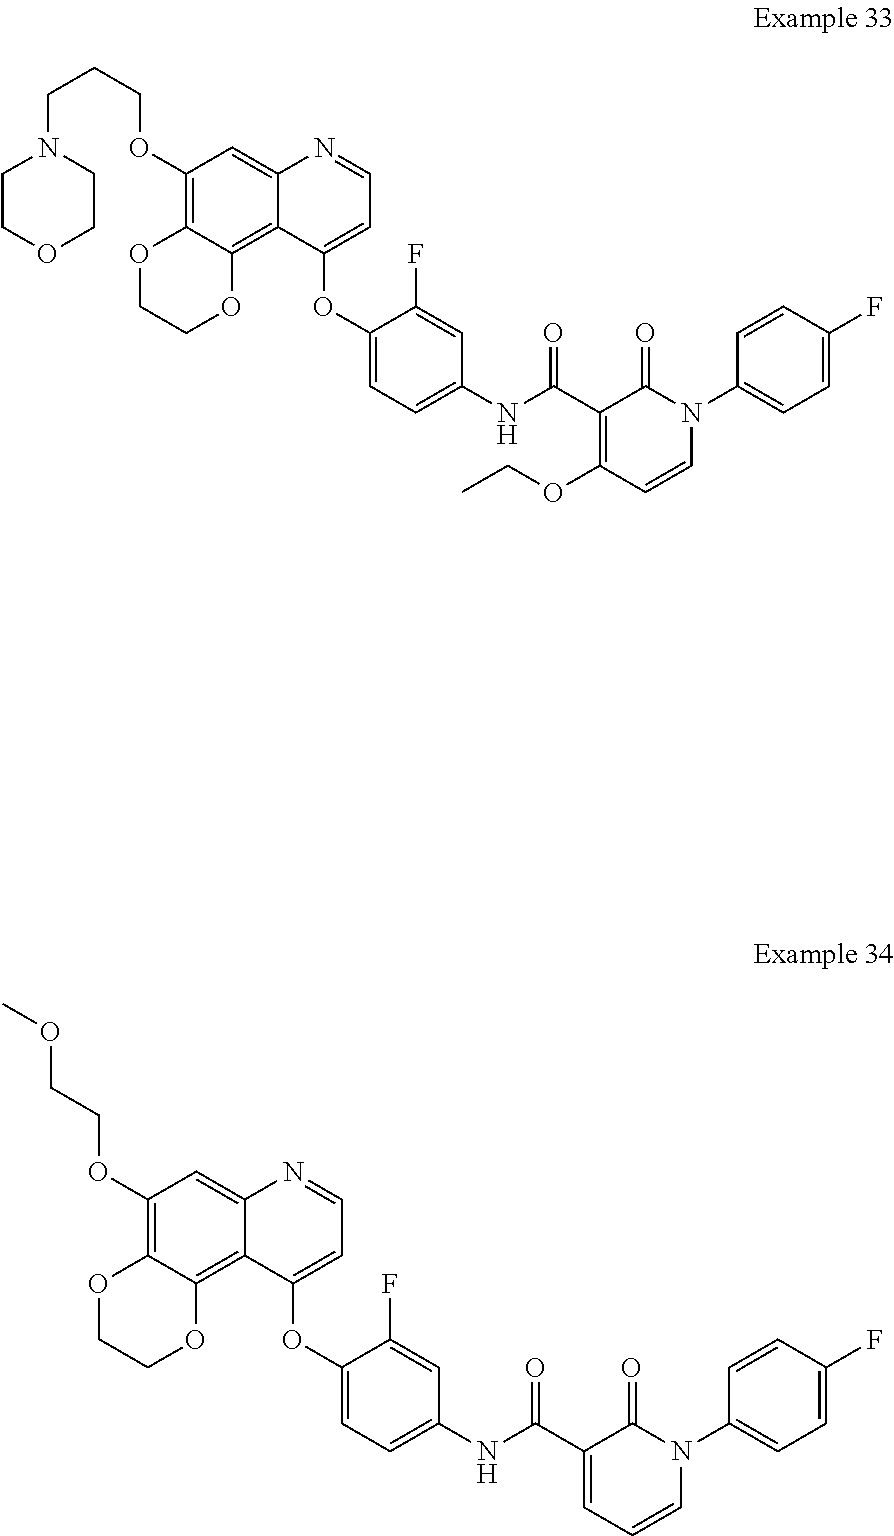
N1(C2=CC=C(F)C=C2)C=CC(OCC)=C(C(NC2=CC=C(OC3=CC=NC4=CC(OCCCN5CCOCC5)=C5C(=C34)OCCO5)C(F)=C2)=O)C1=O.N1(C2=CC=C(F)C=C2)C=CC=C(C(NC2=CC=C(OC3=CC=NC4=CC(OCCOC)=C5C(=C34)OCCO5)C(F)=C2)=O)C1=O
